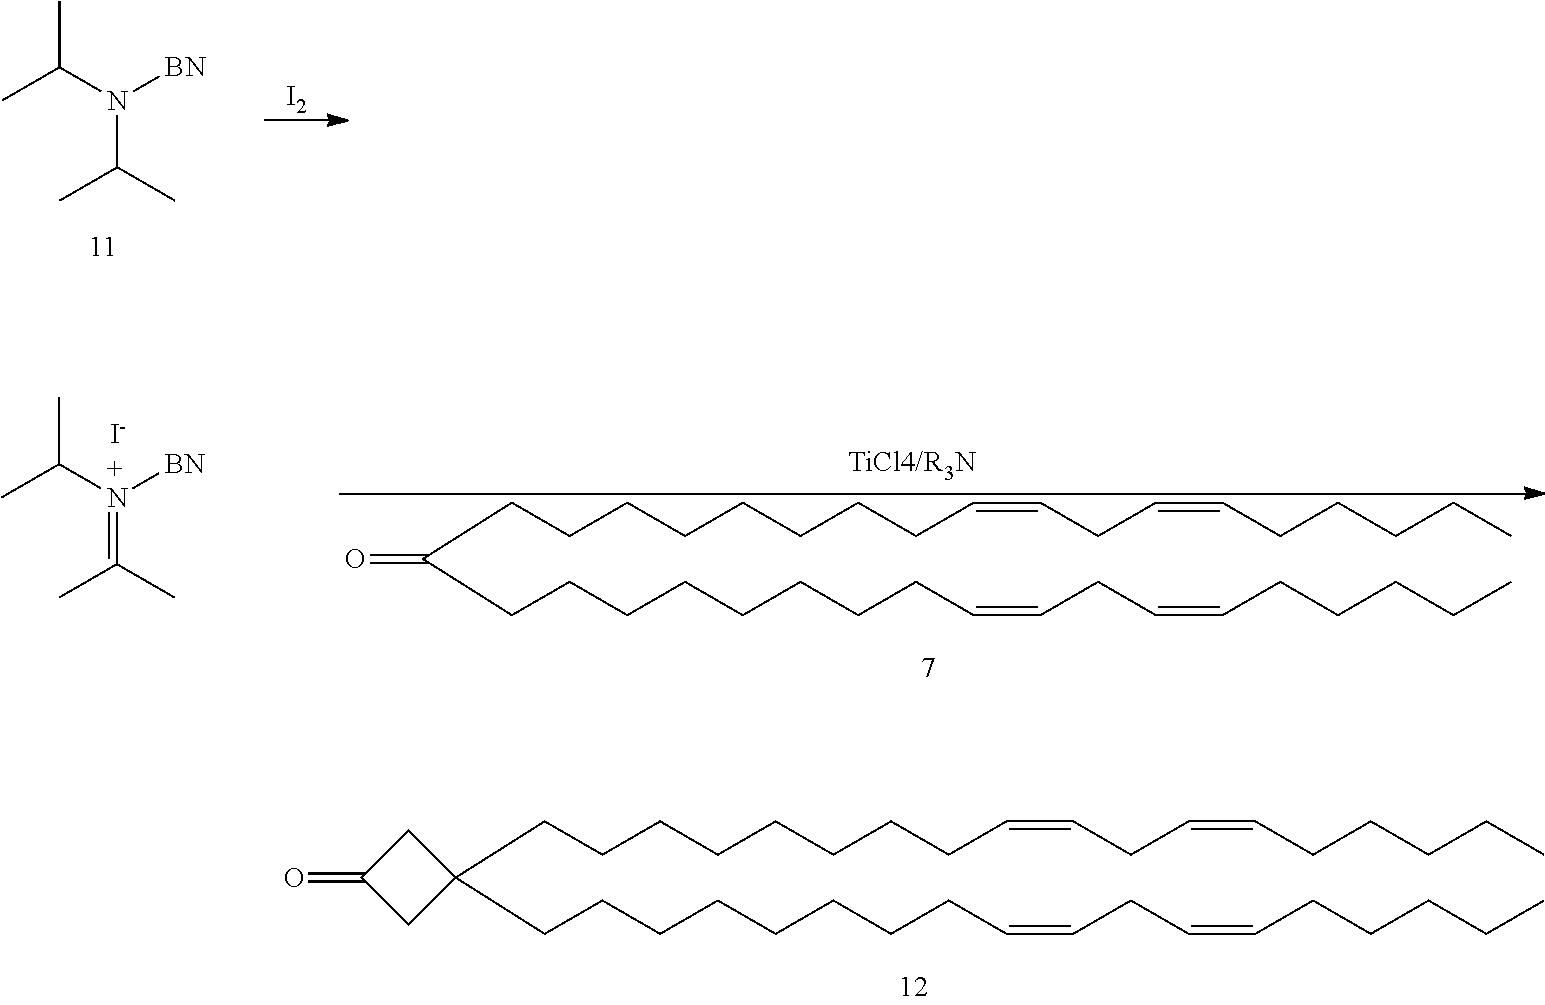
C(=CCC=CCCCCC)CCCCCCCCC1(CCCCCCCCC=CCC=CCCCCC)CC(=O)C1.CC(N([BN])C(C)C)C.[I2].CC(N([BN])=C(C)C)C.[I-].C(=CCC=CCCCCC)CCCCCCCCC(CCCCCCCCC=CCC=CCCCCC)=O
